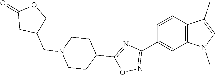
C1=CC2=C(C=C1C1=NOC(C3CCN(CC4COC(=O)C4)CC3)=N1)N(C)C=C2C
